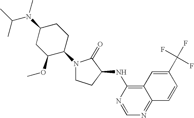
C1(C(F)(F)F)=CC2=C(NC3C(=O)N(C4CCC(N(C)C(C)C)CC4OC)CC3)N=CN=C2C=C1
